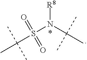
S(=O)(C(C)(C)C)(N([R8])C(C)(C)C)=O
